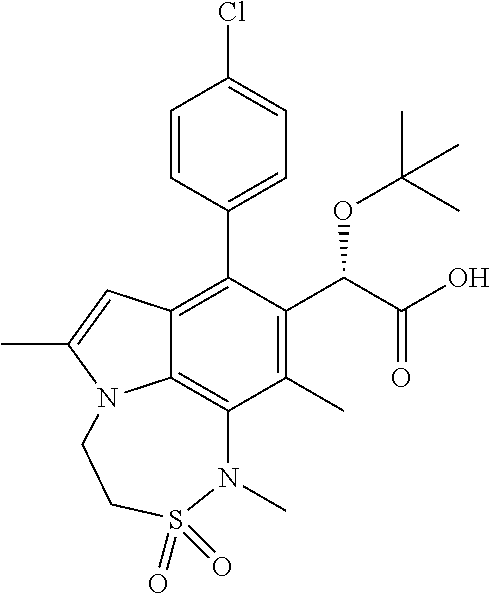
C1=CC(C2=C3C4=C(C(C)=C2C(C(=O)O)OC(C)(C)C)N(C)S(=O)(=O)CCN4C(C)=C3)=CC=C1Cl
